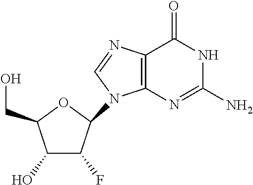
C1(O)C(F)C(N2C3=C(C(=O)NC(N)=N3)N=C2)OC1CO
